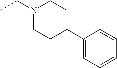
C1(C2CCN(CC)CC2)=CC=CC=C1
